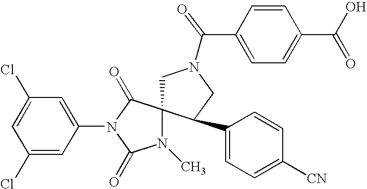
ClC1=CC(Cl)=CC(N2C(=O)C3(N(C)C2=O)CN(C(C2=CC=C(C(=O)O)C=C2)=O)CC3C2=CC=C([CN])C=C2)=C1
